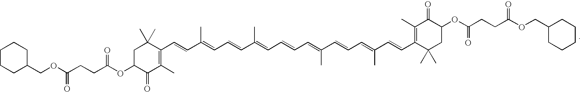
C(C(OC1C(=O)C(C)=C(C=CC(=CC=CC(=CC=CC=C(C=CC=C(C=CC2=C(C)C(=O)C(OC(=O)CCC(OCC3CCCCC3)=O)CC2(C)C)C)C)C)C)C(C)(C)C1)=O)CC(OCC1CCCCC1)=O
